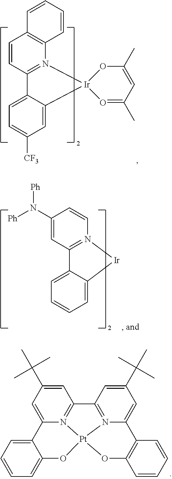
C1=C(N([Ph])[Ph])C=CN2=C1C1=CC=CC=C1[Ir]2.C1=CC2=C(N3=C1C1=CC=C([CF3])C=C1[Ir]31O=C(C)C=C(C)O1)C=CC=C2.C12=CC(C(C)(C)C)=CC3=N1[Pt]1(N4=C3C=C(C(C)(C)C)C=C4C3=C(C=CC=C3)O1)OC1=CC=CC=C21
